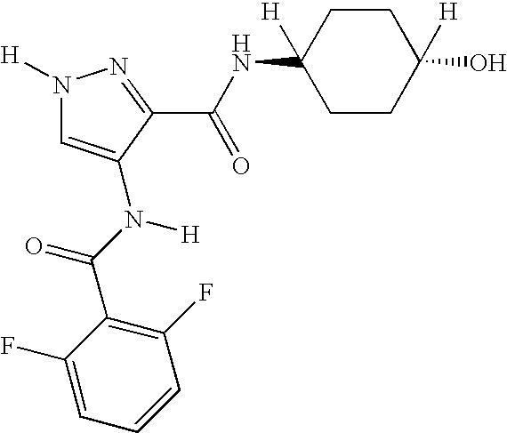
N1([H])C=C(N(C(=O)C2=C(F)C=CC=C2F)[H])C(C(NC2([H])CCC([H])(O)CC2)=O)=N1
